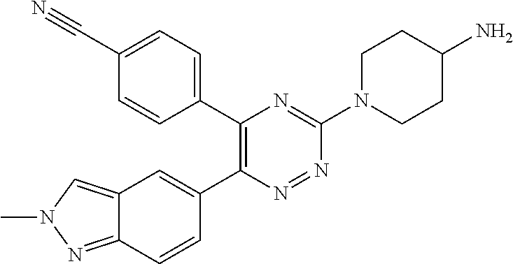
C12=NN(C)C=C1C=C(C1=C(C3=CC=C(C#N)C=C3)N=C(N3CCC(N)CC3)N=N1)C=C2
